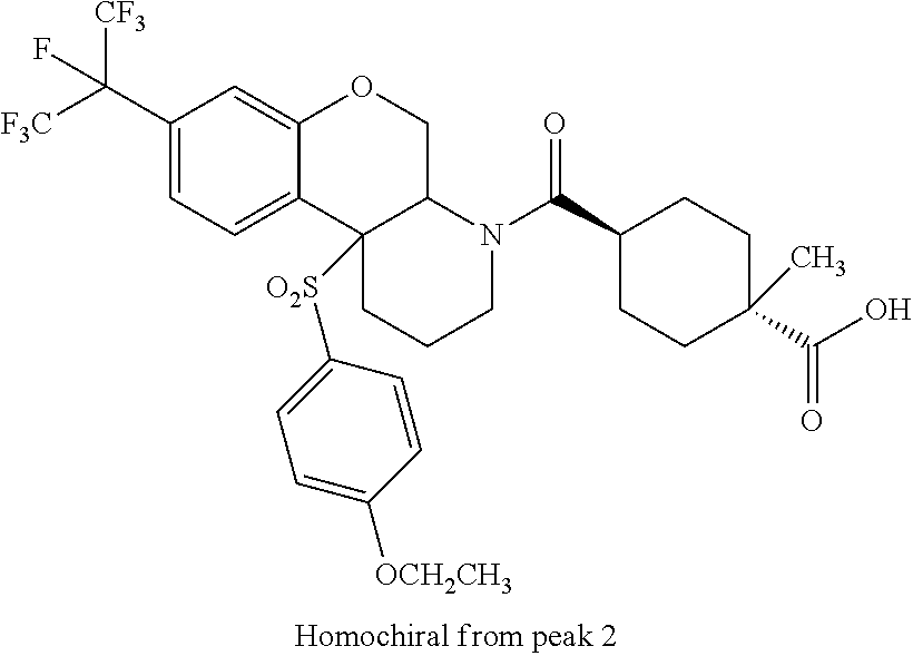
C1(C([F3C])([CF3])F)=CC=C2C(=C1)OCC1C2([O2S]C2=CC=C([OCH2CH3])C=C2)CCCN1C(C1CCC(C(=O)O)(C)CC1)=O
